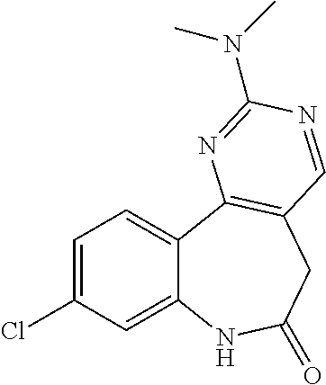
C1=C(Cl)C=C2C(=C1)C1=C(CC(=O)N2)C=NC(N(C)C)=N1
